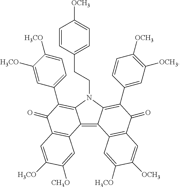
C12=C3C(=C(C4=CC([OCH3])=C([OCH3])C=C4)C(=O)C4=C3C=C([H3CO])C([OCH3])=C4)N(CCC3=CC=C([OCH3])C=C3)C1=C(C1=CC=C([H3CO])C([H3CO])=C1)C(=O)C1=C2C=C([CH3O])C([H3CO])=C1
